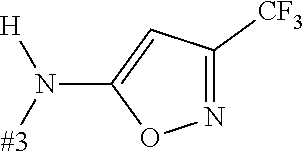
[#3]N([H])C1=CC([CF3])=NO1
